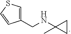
C1(CNC2(C)CC2)=CSC=C1
